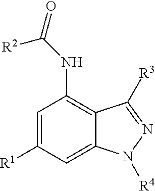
C1=C([R1])C=C2C(=C1NC([R2])=O)C([R3])=NN2[R4]
